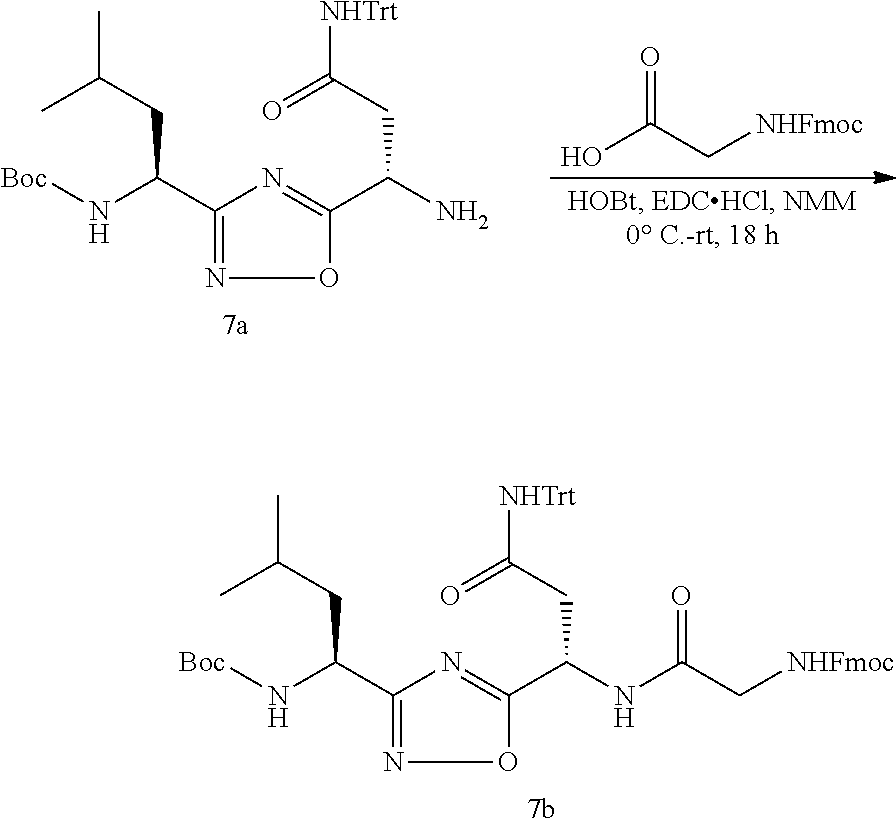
CC(CC(N[Boc])C1=NOC(C(NC(C[NHFmoc])=O)CC([NHTrt])=O)=N1)C.OC(C[NHFmoc])=O.CC(CC(N[Boc])C1=NOC(C(N)CC([NHTrt])=O)=N1)C
